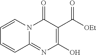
C1=CN2C(=NC(O)=C(C([OEt])=O)C2=O)C=C1
